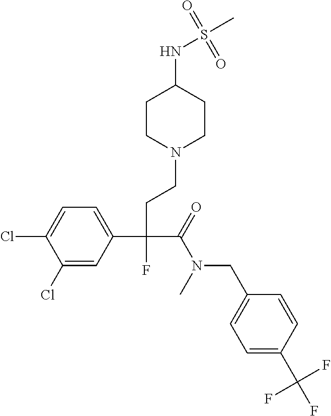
C1(Cl)=CC(C(CCN2CCC(NS(C)(=O)=O)CC2)(C(=O)N(CC2=CC=C(C(F)(F)F)C=C2)C)F)=CC=C1Cl
